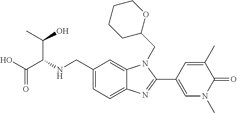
C1(CNC(C(O)=O)C(O)C)=CC=C2C(=C1)N(CC1OCCCC1)C(C1=CN(C)C(=O)C(C)=C1)=N2
